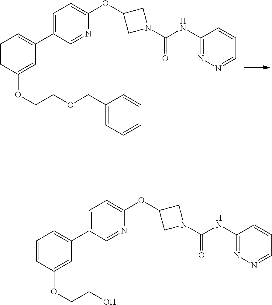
C1=C(C2=CC=CC(OCCOCC3=CC=CC=C3)=C2)C=NC(OC2CN(C(=O)NC3=NN=CC=C3)C2)=C1.C1=C(C2=CC=CC(OCCO)=C2)C=NC(OC2CN(C(=O)NC3=NN=CC=C3)C2)=C1
